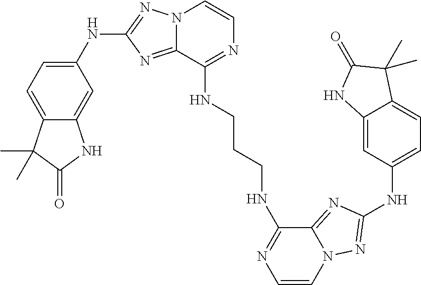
C1(NC2=NN3C(=N2)C(NCCCNC2=NC=CN4C2=NC(NC2=CC=C5C(=C2)NC(=O)C5(C)C)=N4)=NC=C3)=CC=C2C(=C1)NC(=O)C2(C)C
